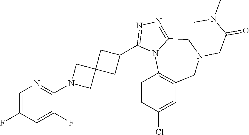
C1=C(F)C=C(F)C(N2CC3(C2)CC(C2=NN=C4N2C2=C(CN(CC(=O)N(C)C)C4)C=C(Cl)C=C2)C3)=N1
